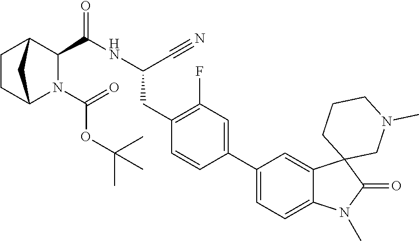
C1CC2N(C(=O)OC(C)(C)C)C(C(=O)NC(CC3=C(F)C=C(C4=CC=C5C(=C4)C4(C(=O)N5C)CN(C)CCC4)C=C3)C#N)C1C2
